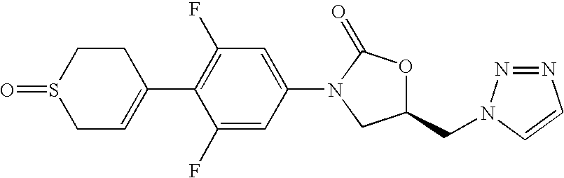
C1C=C(C2=C(F)C=C(N3CC(CN4N=NC=C4)OC3=O)C=C2F)CCS1=O
